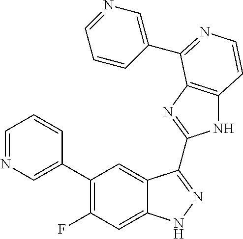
C1=C(C2=C(F)C=C3C(=C2)C(C2=NC4=C(N2)C=CN=C4C2=CN=CC=C2)=NN3)C=CC=N1
